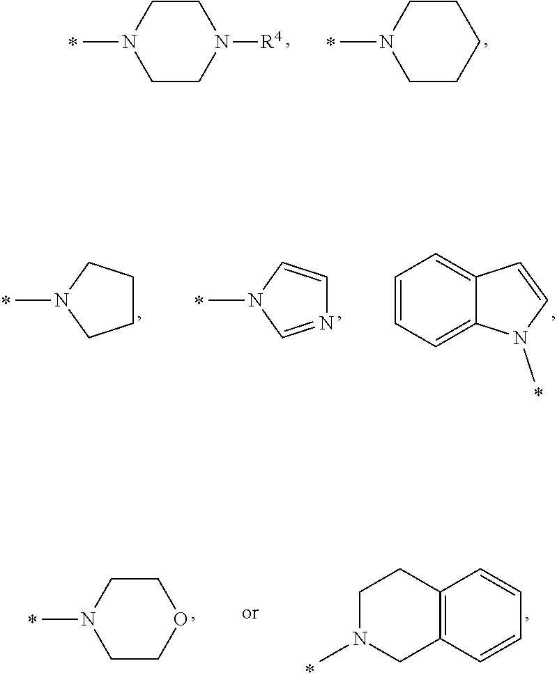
C1CN([R4])CCN1C.C1CCCCN1C.N1(C)CCCC1.N1(C)C=NC=C1.C1=CC=C2C(=C1)C=CN2C.C1COCCN1C.C12=C(C=CC=C1)CN(C)CC2
